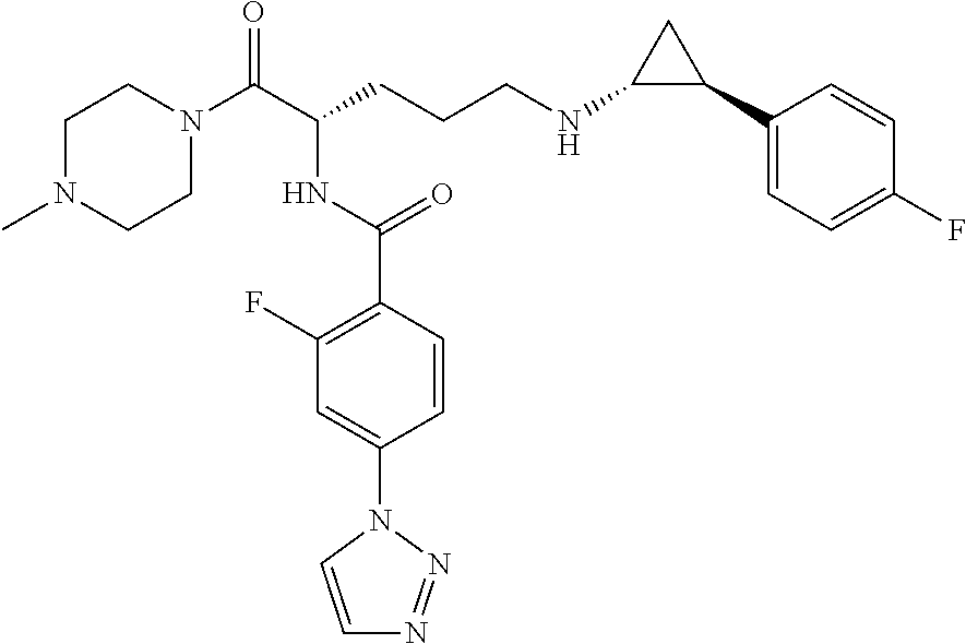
C1N(C)CCN(C(C(CCCNC2C(C3=CC=C(F)C=C3)C2)NC(C2=C(F)C=C(N3C=CN=N3)C=C2)=O)=O)C1
